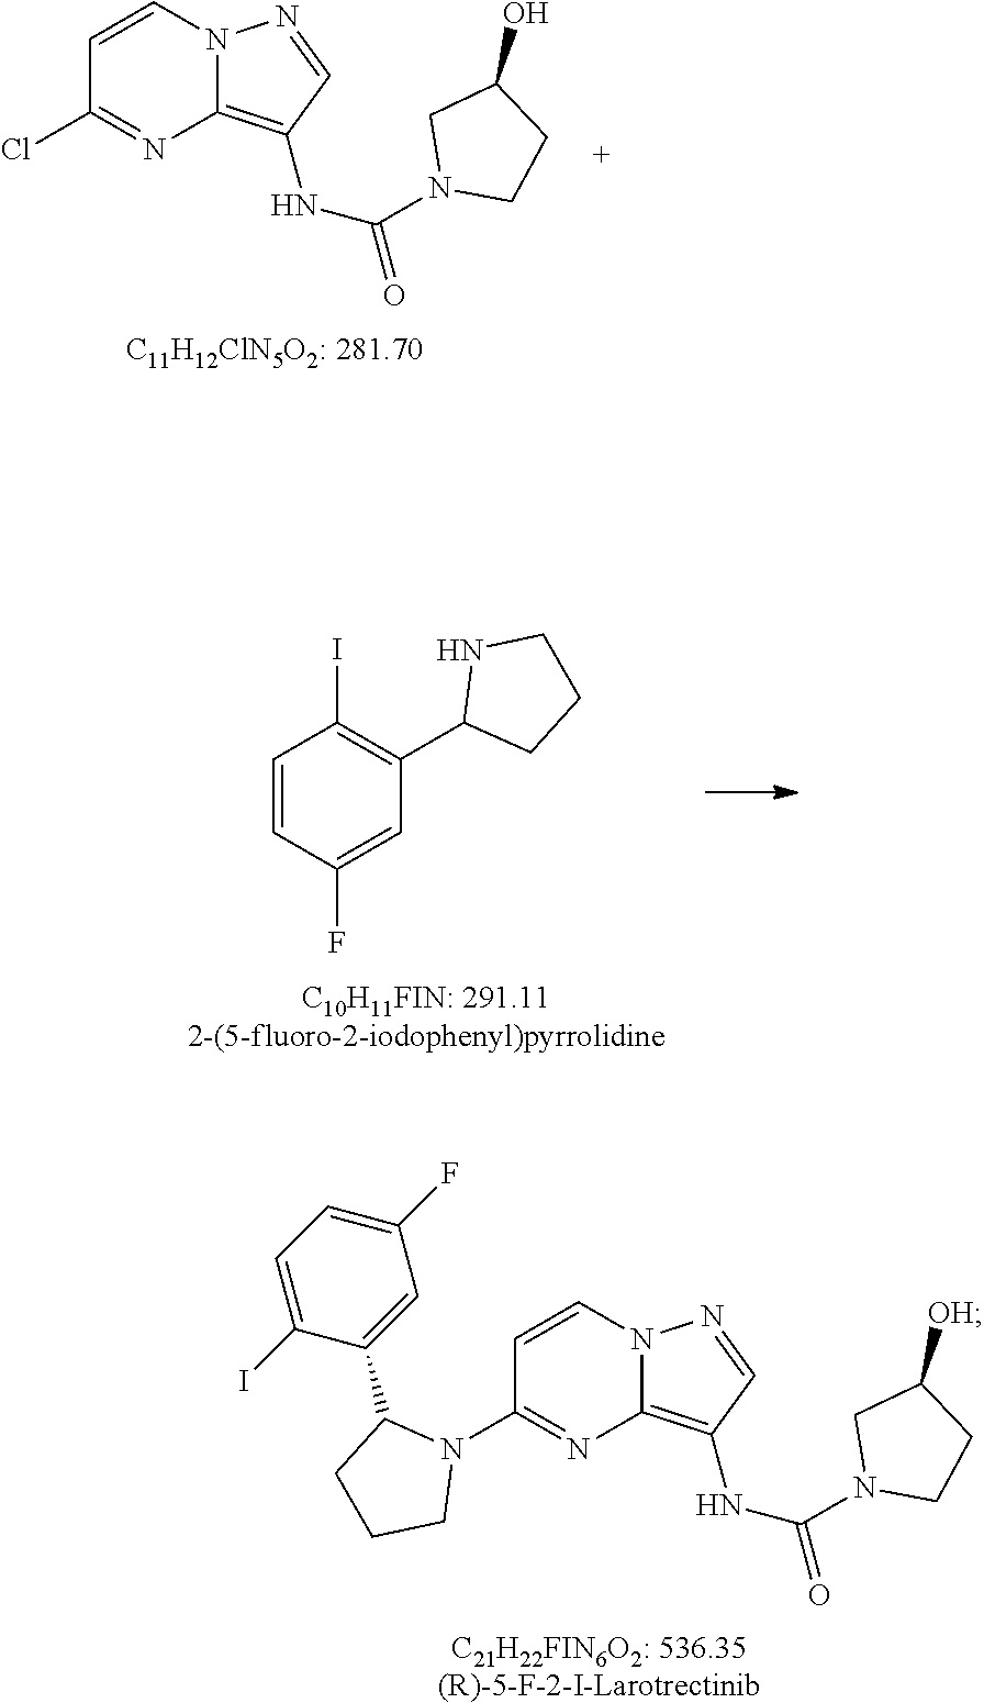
C1=CN2C(=C(NC(=O)N3CCC(O)C3)C=N2)N=C1Cl.[C11H12ClN5O2: 281.70].C1=CN2C(=C(NC(=O)N3CCC([OH])C3)C=N2)N=C1N1C(C2=CC(F)=CC=C2I)CCC1.[C21H22FIN6O2: 536.35(R)-5-F-2-I-Larotrectinib].[C10H11FIN: 291.112-(5-fluoro-2-iodophenyl)pyrrolidine].C1=CC(F)=CC(C2CCCN2)=C1I
